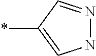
N1N=CC(*)=C1
